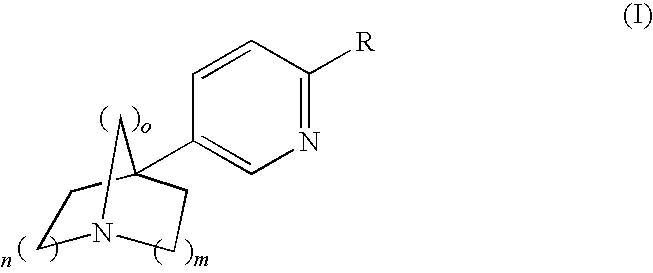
C1N2CCC(C3=CN=C([R])C=C3)(C1)C2
